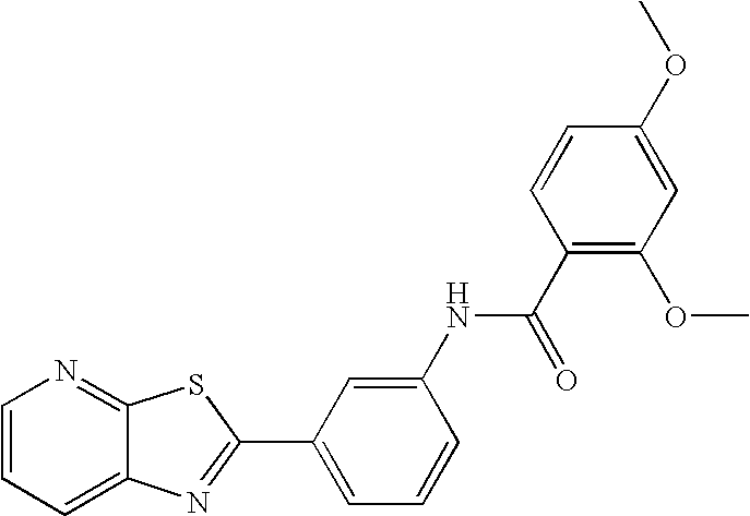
C12=CC=CN=C1SC(C1=CC=CC(NC(C3=C(OC)C=C(OC)C=C3)=O)=C1)=N2
